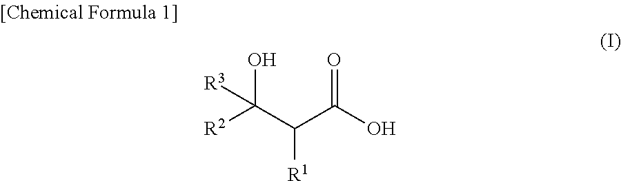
[R2]C(C(C(O)=O)[R1])(O)[R3]
